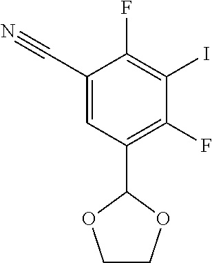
C1(C#N)=CC(C2OCCO2)=C(F)C(I)=C1F
